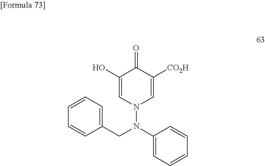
C1(O)=CN(N(C2=CC=CC=C2)CC2=CC=CC=C2)C=C([CO2H])C1=O
